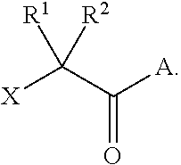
[X]C(C([A])=O)([R2])[R1]
